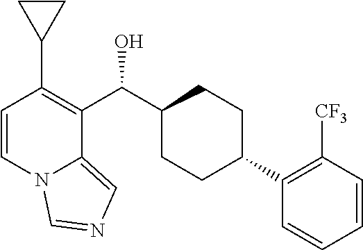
C1=CN2C(=CN=C2)C(C(C2CCC(C3=C([CF3])C=CC=C3)CC2)O)=C1C1CC1
